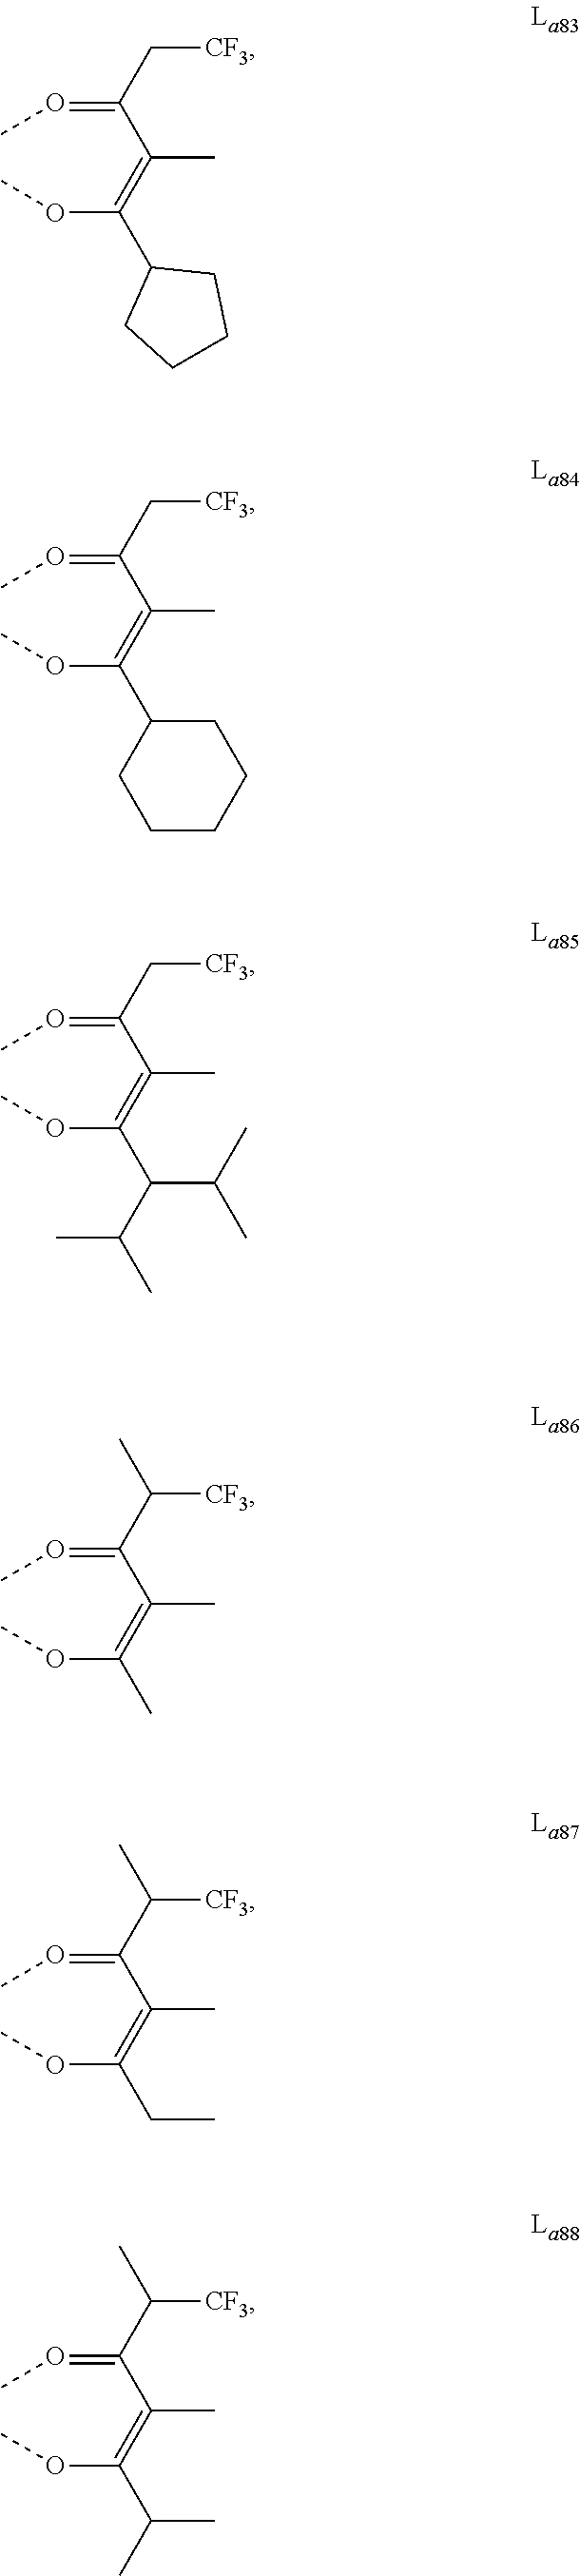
O(C(=C(C(=OC)C[CF3])C)C1CCCC1)C.O(C(=C(C(=OC)C[CF3])C)C1CCCCC1)C.O(C(=C(C(=OC)C[CF3])C)C(C(C)C)C(C)C)C.O(C(=C(C(=OC)C([CF3])C)C)C)C.O(C(=C(C(=OC)C([CF3])C)C)CC)C.O(C(=C(C(=OC)C([CF3])C)C)C(C)C)C
